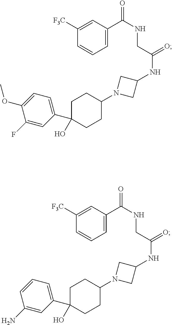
C1=C(F)C(OC)=CC=C1C1(O)CCC(N2CC(NC(=O)CNC(=O)C3=CC=CC([F3C])=C3)C2)CC1.C1=C(N)C=CC=C1C1(O)CCC(N2CC(NC(=O)CNC(=O)C3=CC=CC([F3C])=C3)C2)CC1
